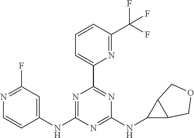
C1(NC2=CC(F)=NC=C2)=NC(C2=CC=CC(C(F)(F)F)=N2)=NC(NC2C3C2COC3)=N1
